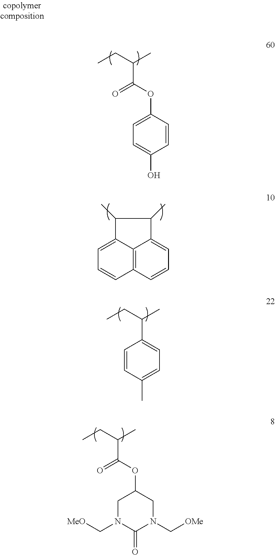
C(C(CC)C)(OC1=CC=C(O)C=C1)=O.C12=C3C=CC=C1C(C)C(C)C2=CC=C3.C1=CC(C)=CC=C1C(CC)C.C(C(CC)C)(OC1CN(C[MeO])C(=O)N(C[OMe])C1)=O
